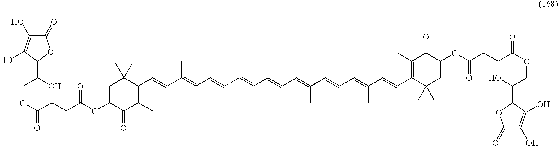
C1(C=CC(=CC=CC(=CC=CC=C(C=CC=C(C=CC2=C(C)C(=O)C(OC(CCC(OCC(C3C([OH])=C(O)C(=O)O3)O)=O)=O)CC2(C)C)C)C)C)C)=C(C)C(=O)C(OC(CCC(OCC(C2C(O)=C(O)C(=O)O2)O)=O)=O)CC1(C)C
